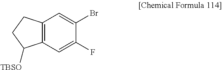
C12=C(C=C(F)C(Br)=C1)C([TBSO])CC2
